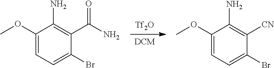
[DCM].[Tf2O].C1(OC)=CC=C(Br)C(C(N)=O)=C1N.C1(OC)=CC=C(Br)C([CN])=C1N
